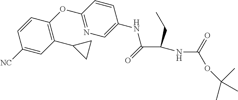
C1([NC])=CC(C2CC2)=C(OC2=NC=C(NC(=O)C(CC)NC(OC(C)(C)C)=O)C=C2)C=C1
